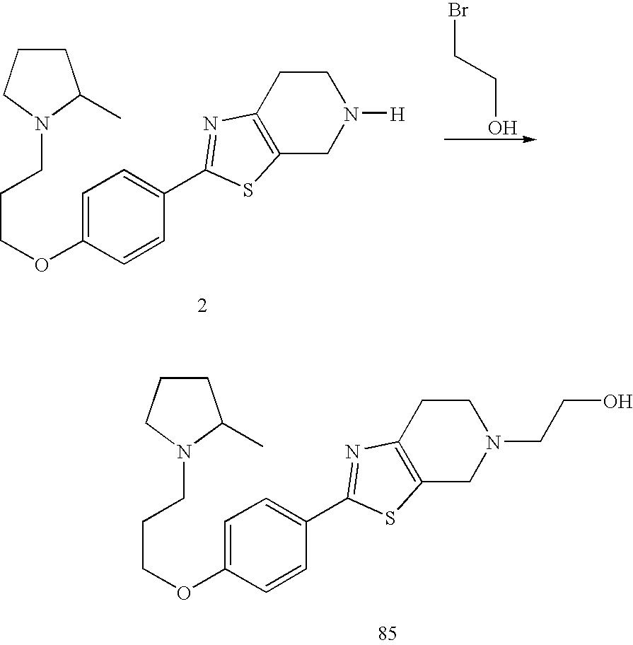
OCCBr.C1=C(OCCCN2C(C)CCC2)C=CC(C2=NC3=C(CN([H])CC3)S2)=C1.C1=C(OCCCN2C(C)CCC2)C=CC(C2=NC3=C(CN(CCO)CC3)S2)=C1
